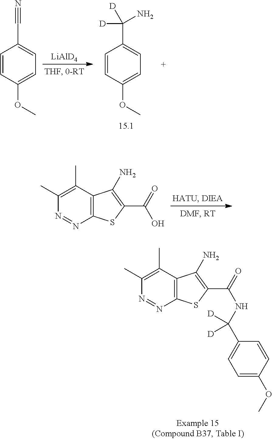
C1=CC(OC)=CC=C1C#N.[LiAlD4].C1=CC(OC)=CC=C1C([D])([D])N.C12=C(C(C)=C(C)N=N1)C(N)=C(C(O)=O)S2.C12=C(C(C)=C(C)N=N1)C(N)=C(C(NC(C1=CC=C(OC)C=C1)([D])[D])=O)S2
